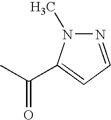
N1=CC=C(C(C)=O)N1C
